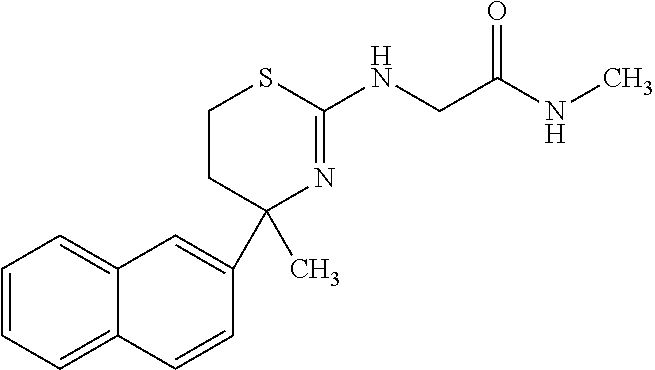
C1(C)(C2=CC3=CC=CC=C3C=C2)N=C(NCC(NC)=O)SCC1
